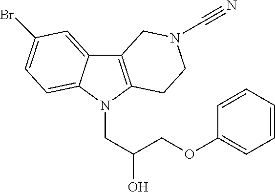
C12=C(N(CC(O)COC3=CC=CC=C3)C3=CC=C(Br)C=C13)CCN(C#N)C2
